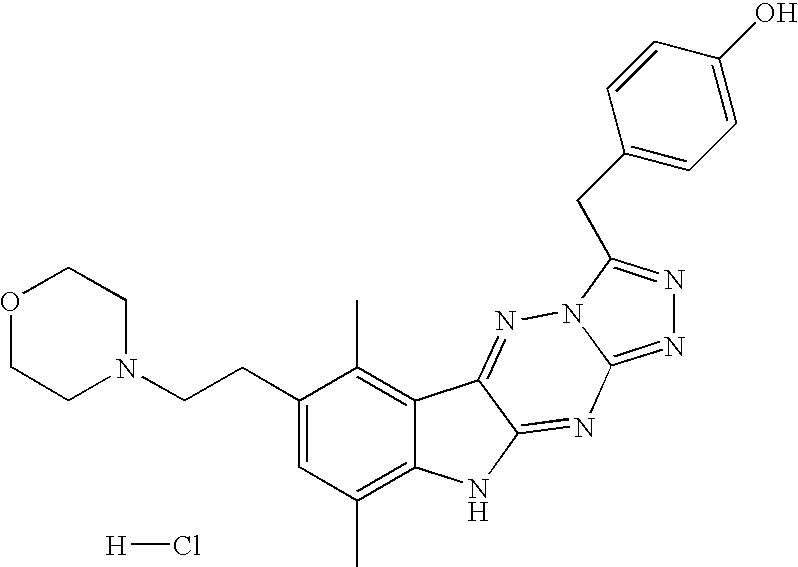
C1(CCN2CCOCC2)=CC(C)=C2C(=C1C)C1=NN3C(=NN=C3CC3=CC=C(O)C=C3)N=C1N2.[H]Cl
